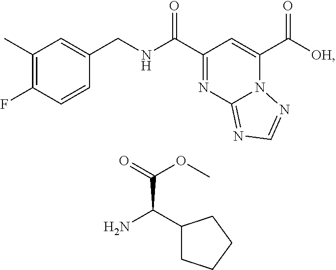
C1(C)=C(F)C=CC(CNC(C2=NC3=NC=NN3C(C([OH])=O)=C2)=O)=C1.NC(C(=O)OC)C1CCCC1
